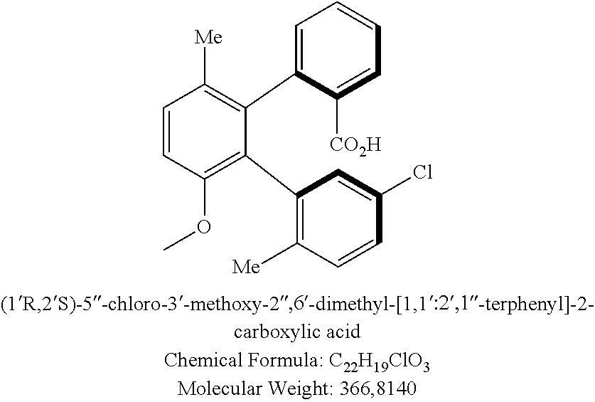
C1=CC(OC)=C(C2=C([Me])C=CC(Cl)=C2)C(C2=CC=CC=C2[CO2H])=C1[Me]
